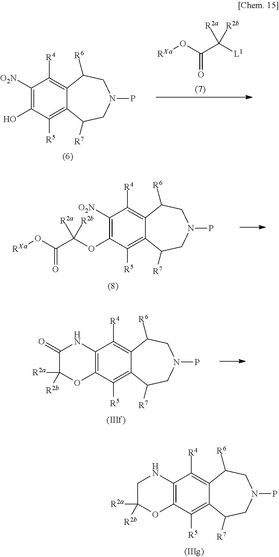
[RXa]OC(C([L1])([R2a])[R2b])=O.C1([O2N])=C(O)C([R5])=C2C(=C1[R4])C([R6])CN(P)CC2[R7].C1([O2N])=C(OC(C(O[RXa])=O)([R2a])[R2b])C([R5])=C2C(=C1[R4])C([R6])CN(P)CC2[R7].C12=C(C([R5])=C3C(=C1[R4])C([R6])CN(P)CC3[R7])OC([R2a])([R2b])C(=O)N2.C12=C(C([R5])=C3C(=C1[R4])C([R6])CN(P)CC3[R7])OC([R2a])([R2b])CN2
